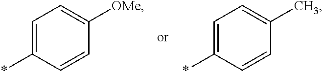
C1=C(*)C=CC([OMe])=C1.C1=C(*)C=CC(C)=C1
